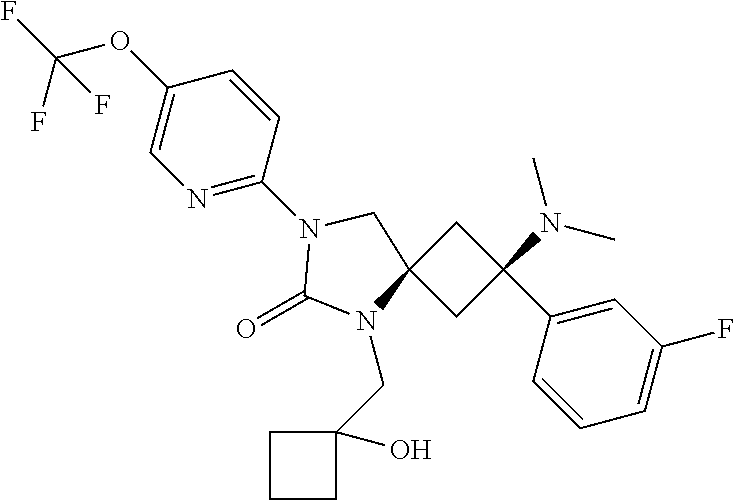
C1C(C2=CC(F)=CC=C2)(N(C)C)CC12N(CC1(O)CCC1)C(=O)N(C1=NC=C(OC(F)(F)F)C=C1)C2
